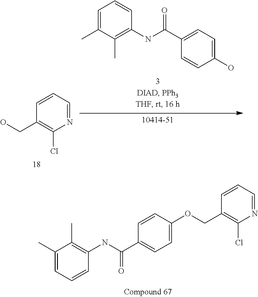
C1=C(C)C(C)=C(NC(C2=CC=C(OCC3=C(Cl)N=CC=C3)C=C2)=O)C=C1.C1=C(C)C(C)=C(NC(C2=CC=C(O)C=C2)=O)C=C1.N1=CC=CC(CO)=C1Cl
